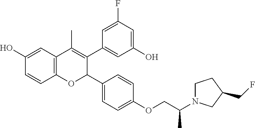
C12=C(C=C(O)C=C1)C(C)=C(C1=CC(O)=CC(F)=C1)C(C1=CC=C(OCC(N3CCC(CF)C3)C)C=C1)O2
